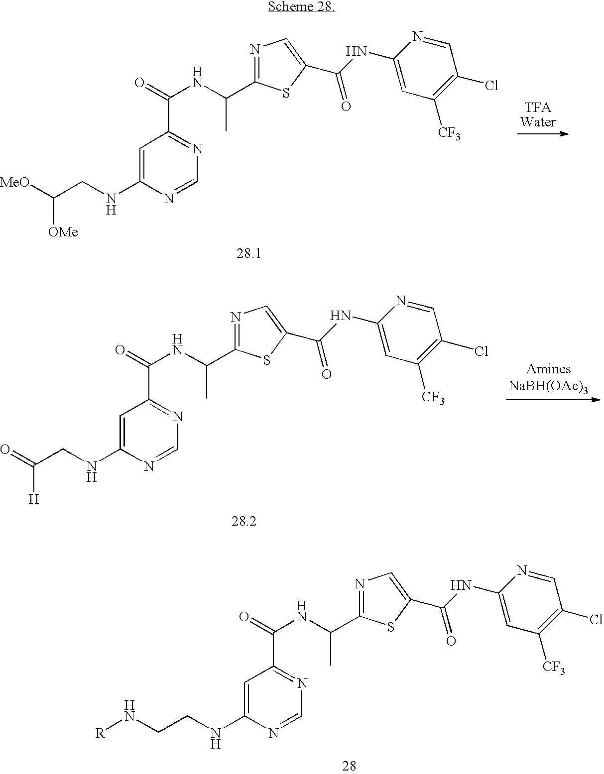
C1=NC(NC(C2=CN=C(C(NC(=O)C3=NC=NC(NCCN[R])=C3)C)S2)=O)=CC([CF3])=C1Cl.C1=NC(NC(C2=CN=C(C(NC(=O)C3=NC=NC(NCC([MeO])[OMe])=C3)C)S2)=O)=CC([CF3])=C1Cl.C1=NC(NC(C2=CN=C(C(NC(=O)C3=NC=NC(NCC(=O)[H])=C3)C)S2)=O)=CC([CF3])=C1Cl
